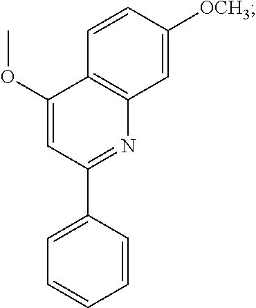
COC1=CC(C2=CC=CC=C2)=NC2=C1C=CC([OCH3])=C2
